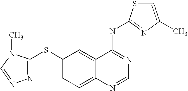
S(C1=CC=C2C(=C1)C(NC1=NC(C)=CS1)=NC=N2)C1=NN=CN1C
